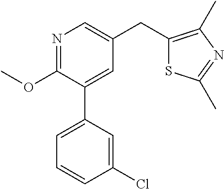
C1(OC)=NC=C(CC2=C(C)N=C(C)S2)C=C1C1=CC=CC(Cl)=C1
